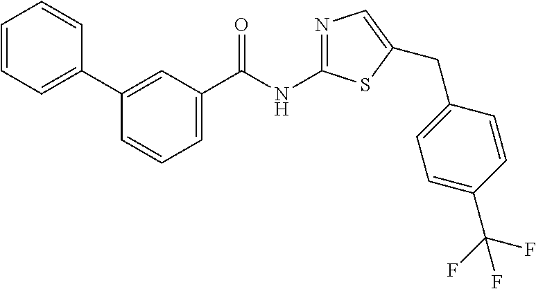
C1=CC=C(C2=CC(C(NC3=NC=C(CC4=CC=C(C(F)(F)F)C=C4)S3)=O)=CC=C2)C=C1
